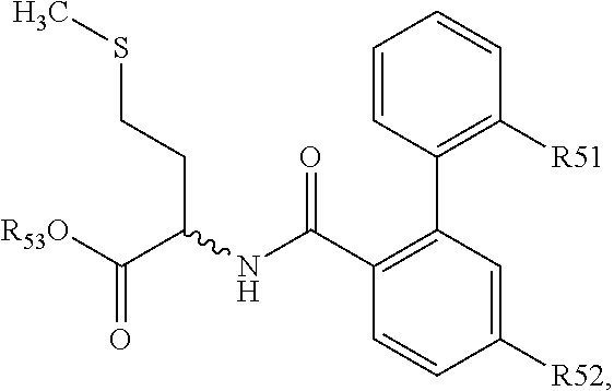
C(C(NC(C1=C(C2=C([R51])C=CC=C2)C=C([R52])C=C1)=O)CCSC)([R53O])=O
